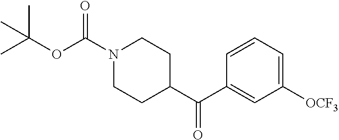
C(OC(N1CCC(C(C2=CC([OCF3])=CC=C2)=O)CC1)=O)(C)(C)C
